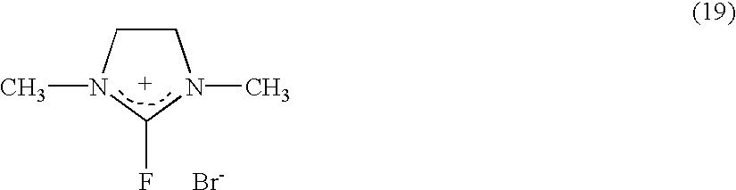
C1CN(C)C([F      Br-])N1C
